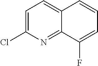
C1=C(Cl)N=C2C(=C1)C=CC=C2F
